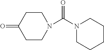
C1CC(=O)CCN1C(=O)N1CCCCC1
